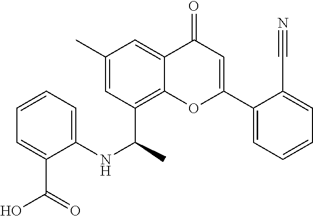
C1(C(NC2=CC=CC=C2C(O)=O)C)=C2C(=CC(C)=C1)C(=O)C=C(C1=CC=CC=C1C#N)O2
